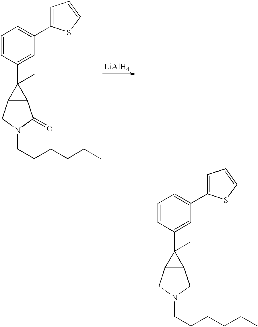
C1=CC(C2(C)C3C2CN(CCCCCC)C3)=CC(C2=CC=CS2)=C1.[LiAlH4].C1=CC(C2(C)C3C2C(=O)N(CCCCCC)C3)=CC(C2=CC=CS2)=C1
